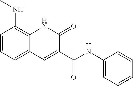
C1=CC=C2C(=C1NC)NC(=O)C(C(NC1=CC=CC=C1)=O)=C2
